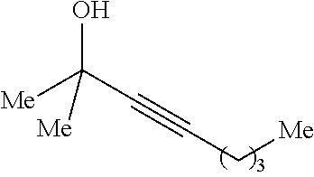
C(C#CC[Me])([Me])([Me])O
